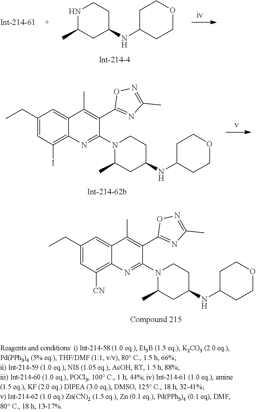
N1C(C)CC(NC2CCOCC2)CC1.C1(CC)=CC(I)=C2C(=C1)C(C)=C(C1=NC(C)=NO1)C(N1C(C)CC(NC3CCOCC3)CC1)=N2.C1(CC)=CC([CN])=C2C(=C1)C(C)=C(C1=NC(C)=NO1)C(N1C(C)CC(NC3CCOCC3)CC1)=N2
